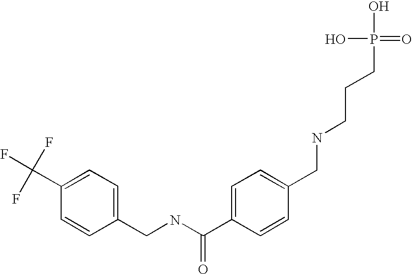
C1(CNC(C2=CC=C(CNCCCP(O)(O)=O)C=C2)=O)=CC=C(C(F)(F)F)C=C1
